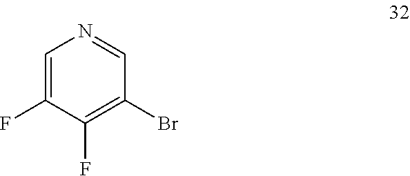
FC1=CN=CC(Br)=C1F
